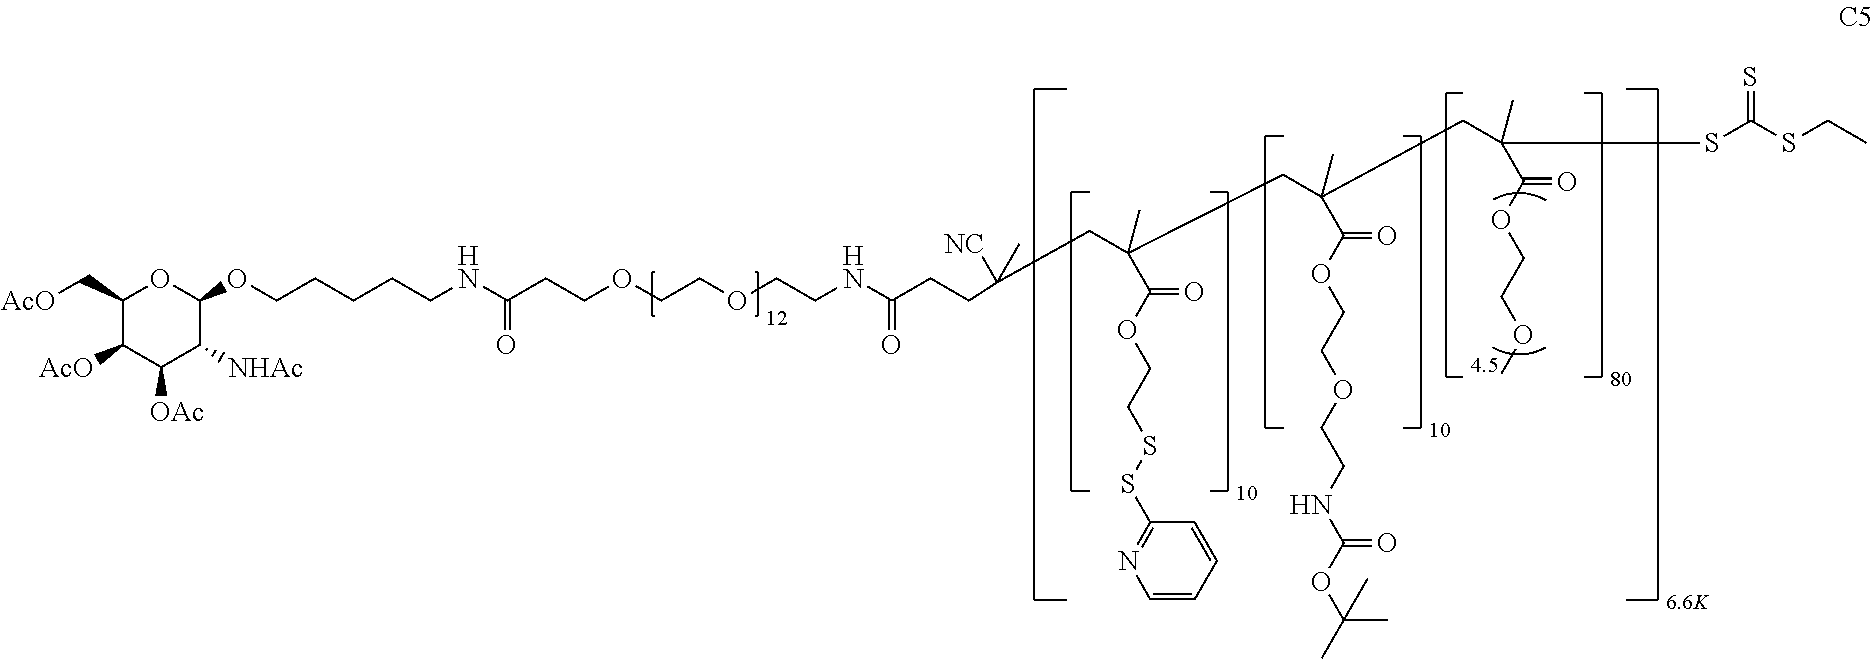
C1(C[AcO])C([AcO])C([OAc])C([NHAc])C(OCCCCCNC(CCOCCOCCNC(CCC([NC])(C)CC(CC(CC(SC(SCC)=S)(C)C(OCCOC)=O)(C)C(OCCOCCNC(OC(C)(C)C)=O)=O)(C)C(OCCSSC2=NC=CC=C2)=O)=O)=O)O1
